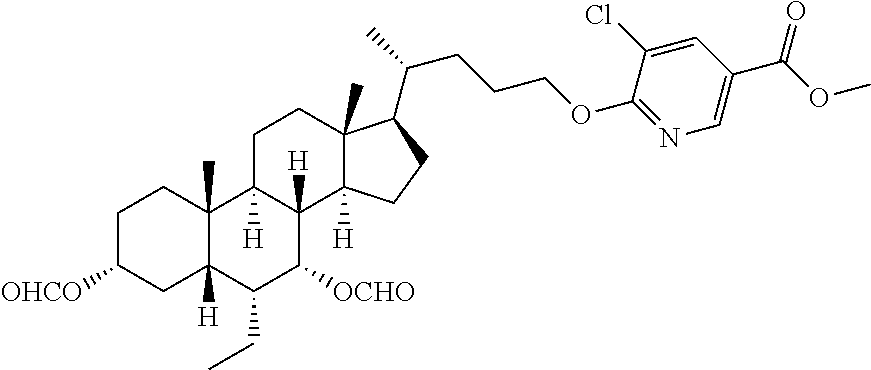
C1C([OHCO])CC2([H])C(C)(C1)C1([H])C([H])(C([OCHO])C2CC)C2([H])C(C)(CC1)C(C(CCCOC1=NC=C(C(OC)=O)C=C1Cl)C)CC2
